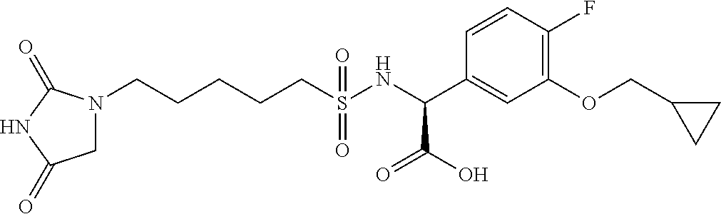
C1=CC(F)=C(OCC2CC2)C=C1C(NS(CCCCCN1CC(=O)NC1=O)(=O)=O)C(O)=O
